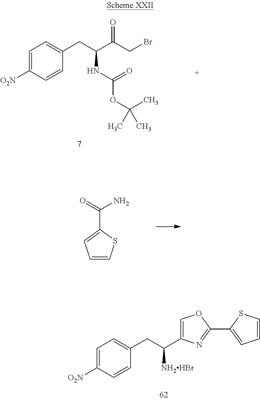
C1=C([O2N])C=CC(CC(C(CBr)=O)NC(OC(C)(C)C)=O)=C1.C1=CSC(C(=O)N)=C1.C1=C([O2N])C=CC(CC(C2=COC(C3=CC=CS3)=N2)[NH2HBr])=C1
